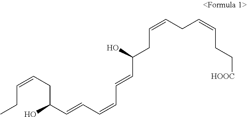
C(CC)=CCC(O)C=CC=CC=CC(CC=CCC=CCC[HOOC])O
